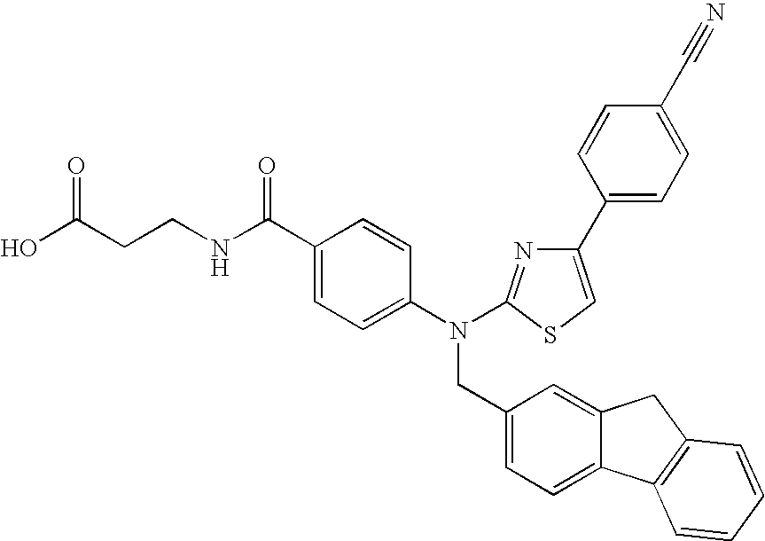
OC(CCNC(C1=CC=C(N(CC2=CC=C3C(=C2)CC2=C3C=CC=C2)C2=NC(C3=CC=C(C#N)C=C3)=CS2)C=C1)=O)=O
